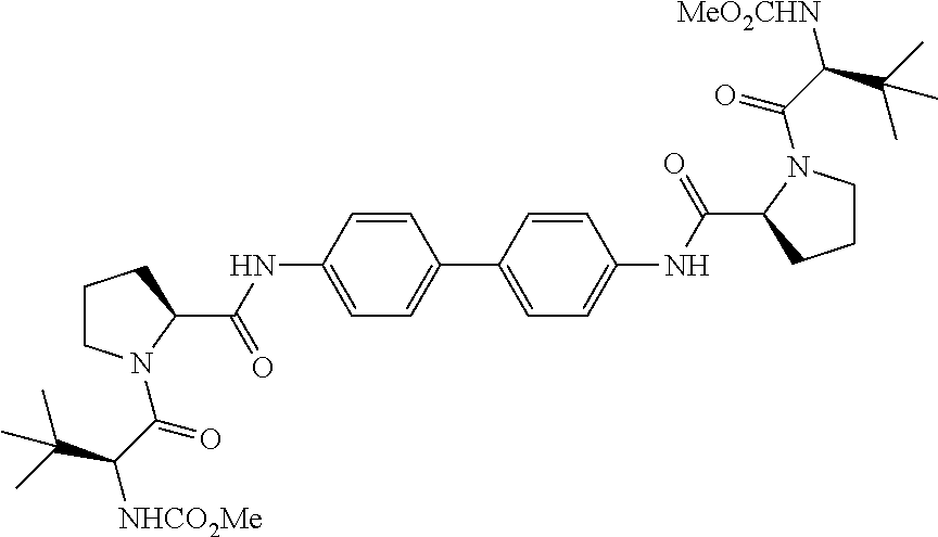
C1CN(C(C(C(C)(C)C)[NHCO2Me])=O)C(C(NC2=CC=C(C3=CC=C(NC(C4N(C(C(C(C)(C)C)[MeO2CHN])=O)CCC4)=O)C=C3)C=C2)=O)C1
